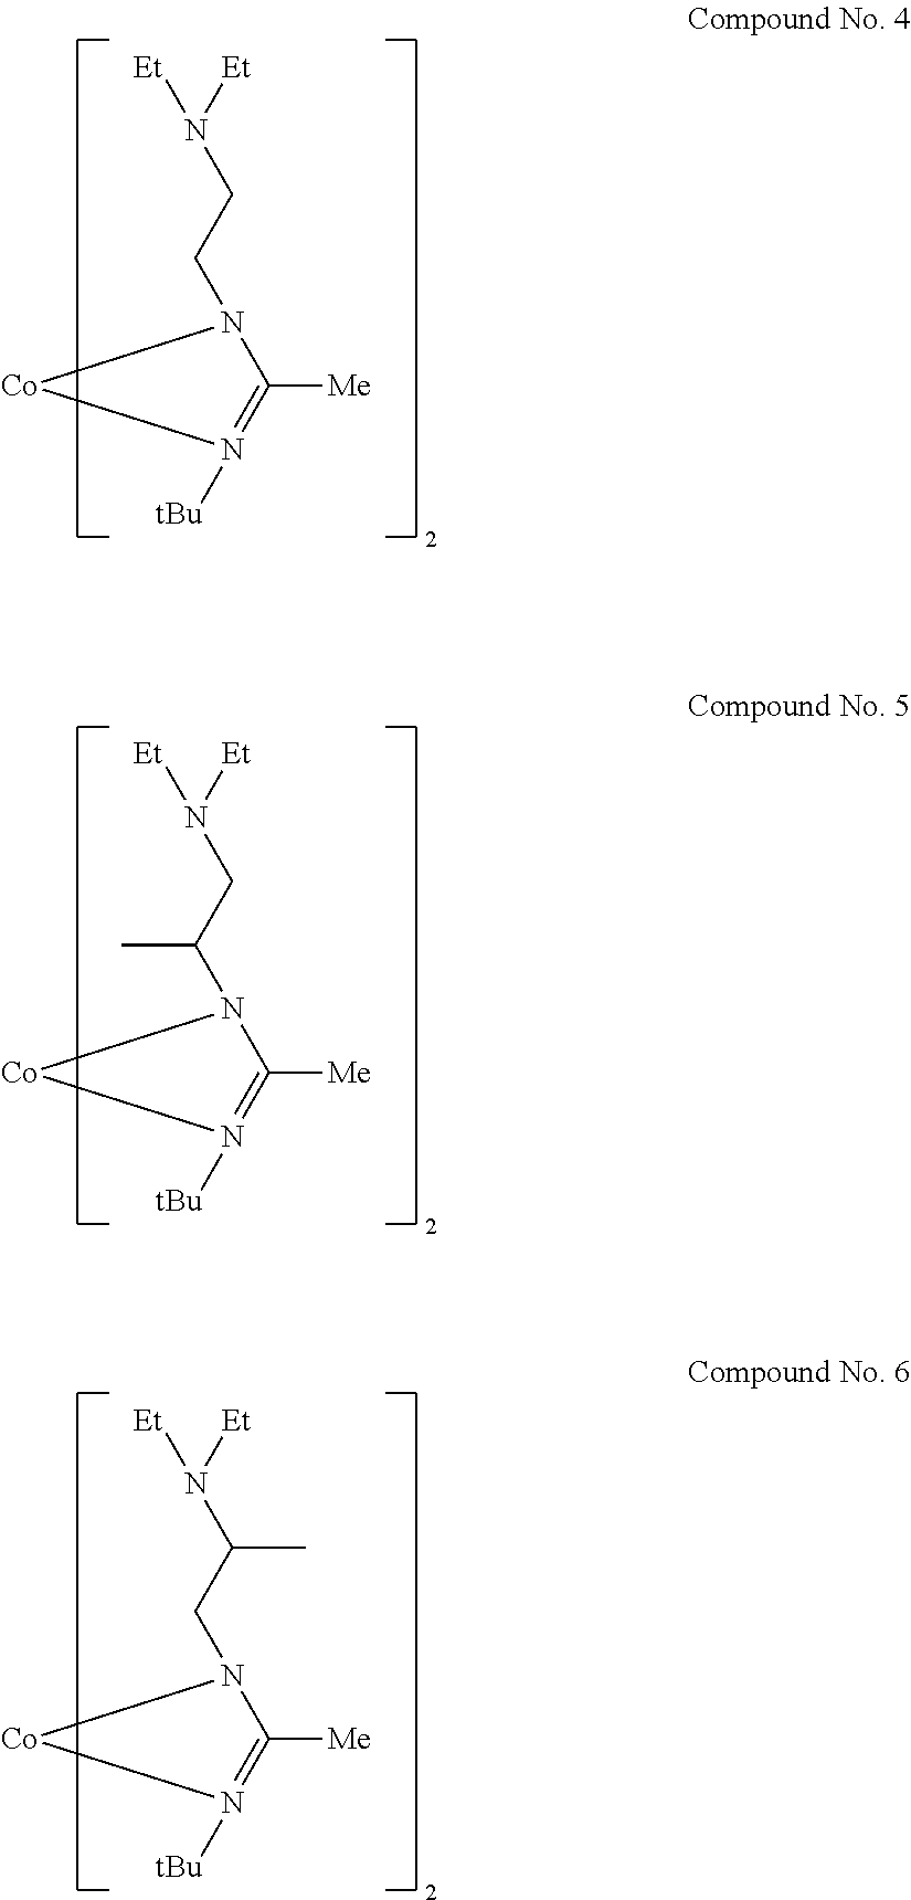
[Et]N([Et])CCN1C([Me])=N([tBu])[Co]1.[Et]N([Et])CC(N1C([Me])=N([tBu])[Co]1)C.[Et]N([Et])C(CN1C([Me])=N([tBu])[Co]1)C
